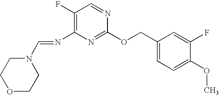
C1(F)=C(N=CN2CCOCC2)N=C(OCC2=CC=C(OC)C(F)=C2)N=C1
